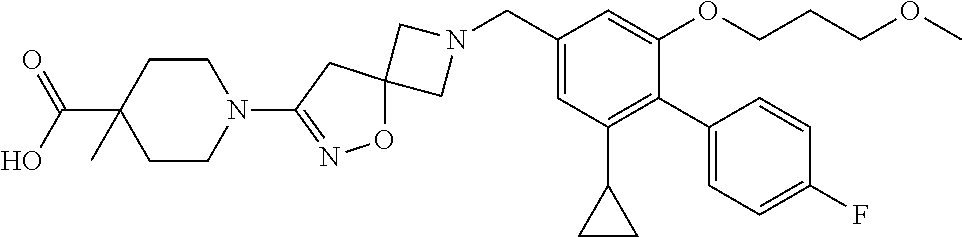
C1N(CC2=CC(C3CC3)=C(C3=CC=C(F)C=C3)C(OCCCOC)=C2)CC12ON=C(N1CCC(C(O)=O)(C)CC1)C2
